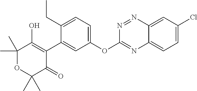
C1(C)(C)OC(C)(C)C(=O)C(C2=CC(OC3=NC4=CC=C(Cl)C=C4N=N3)=CC=C2CC)=C1O
